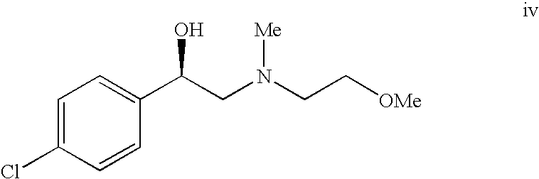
C1=C(Cl)C=CC(C(CN(CC[OMe])[Me])O)=C1
